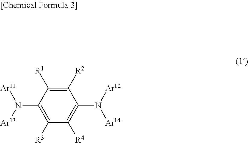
C1([R2])=C([R1])C(N([Ar13])[Ar11])=C([R3])C([R4])=C1N([Ar12])[Ar14]
